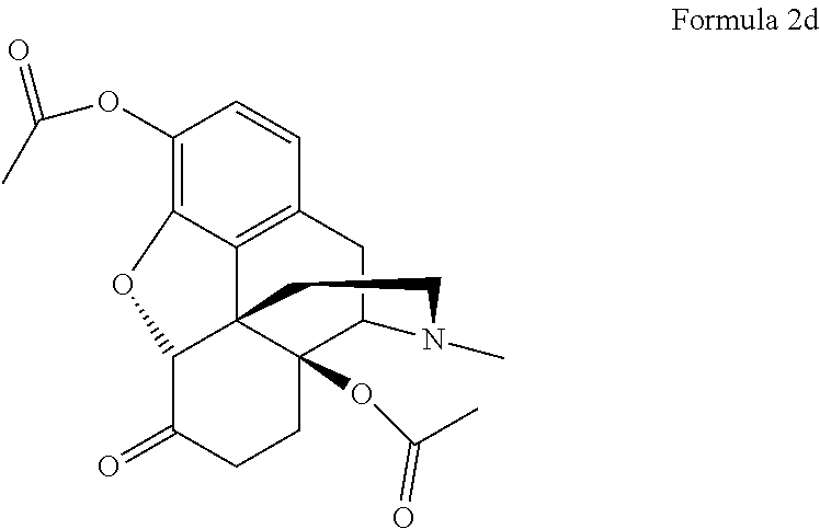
C1(OC(C)=O)=C2C3=C(C=C1)CC1C4(OC(C)=O)C3(C(C(=O)CC4)O2)CCN1C
